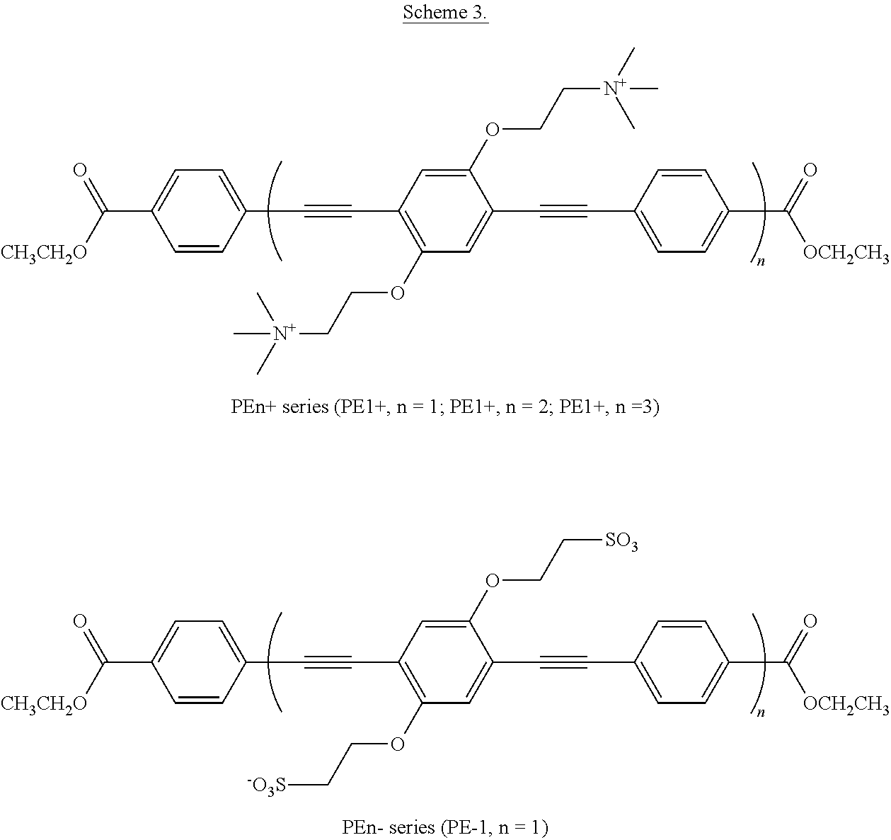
C1(C#CC2=CC=C(C([CH3CH2O])=O)C=C2)=C(OCC[N+](C)(C)C)C=C(C#CC2=CC=C(C([OCH2CH3])=O)C=C2)C(OCC[N+](C)(C)C)=C1.C1(C#CC2=CC=C(C([CH3CH2O])=O)C=C2)=C(OCC[-O3S])C=C(C#CC2=CC=C(C([OCH2CH3])=O)C=C2)C(OCC[SO3])=C1
